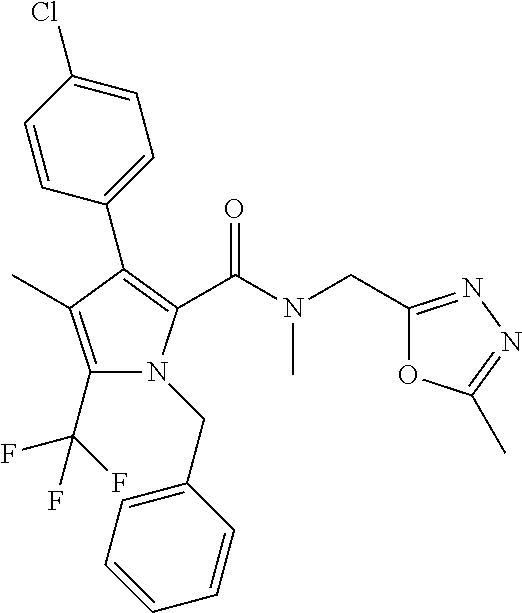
C1(C2=C(C(=O)N(C)CC3=NN=C(C)O3)N(CC3=CC=CC=C3)C(C(F)(F)F)=C2C)=CC=C(Cl)C=C1
